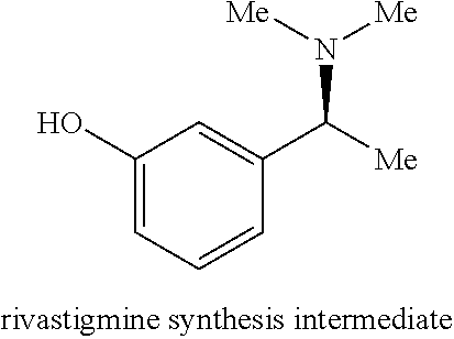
C1(O)=CC=CC(C([Me])N([Me])[Me])=C1
